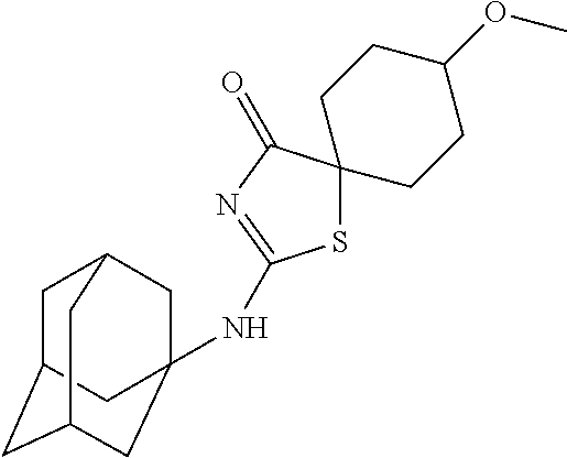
C1C2CC3CC(NC4=NC(=O)C5(S4)CCC(OC)CC5)(CC1C3)C2
